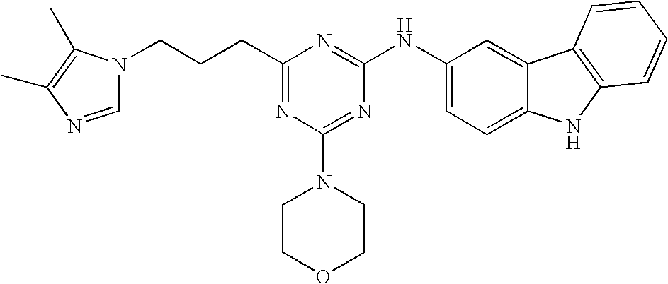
C(CCC1=NC(N2CCOCC2)=NC(NC2=CC=C3C(=C2)C2=C(N3)C=CC=C2)=N1)N1C=NC(C)=C1C
